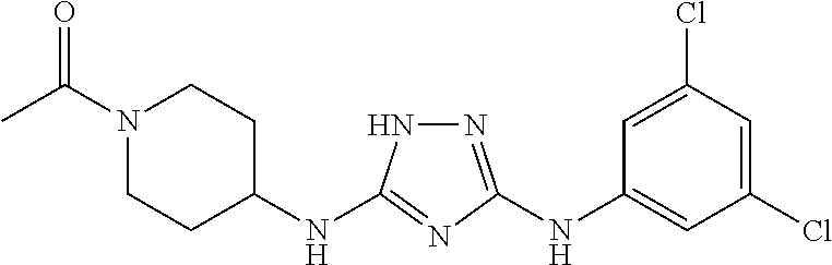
N1=C(NC2=CC(Cl)=CC(Cl)=C2)N=C(NC2CCN(C(C)=O)CC2)N1
